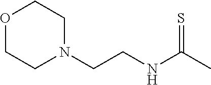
O1CCN(CCNC(C)=S)CC1
